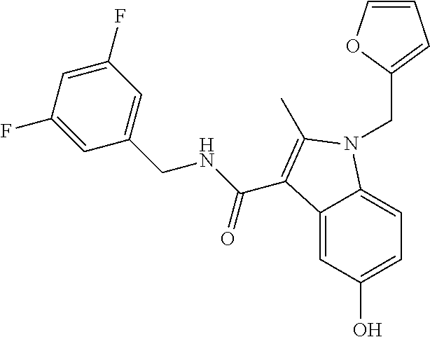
C12=CC(O)=CC=C1N(CC1=CC=CO1)C(C)=C2C(NCC1=CC(F)=CC(F)=C1)=O
